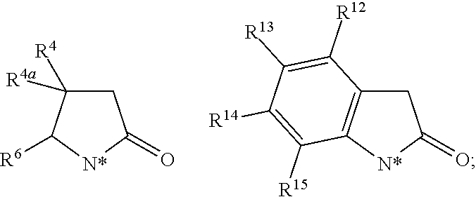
C1C([R4])([R4a])C([R6])[N*]C1=O.C1C2=C([N*]C1=O)C([R15])=C([R14])C([R13])=C2[R12]
